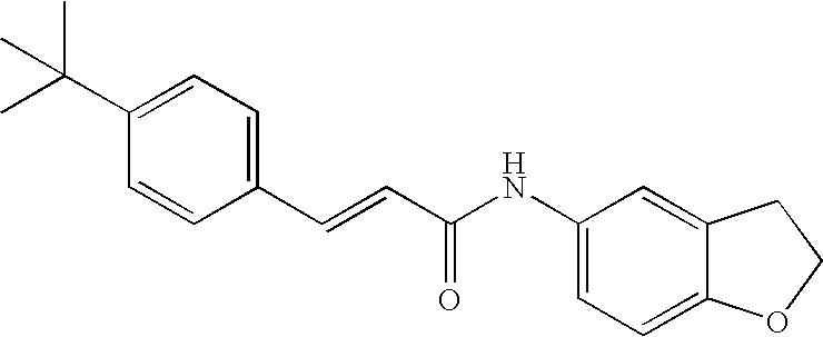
CC(C1=CC=C(C=CC(NC2=CC=C3C(=C2)CCO3)=O)C=C1)(C)C
